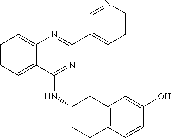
C1=CC=C2C(=C1)N=C(C1=CC=CN=C1)N=C2NC1CCC2=C(C1)C=C(O)C=C2
